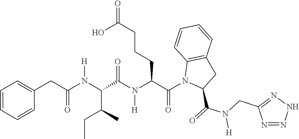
C1=CC=CC(CC(N(C(C(CC)C)C(N(C(C(N2C(C(=O)N(CC3=NNN=N3)[H])CC3=C2C=CC=C3)=O)CCCC(=O)O)[H])=O)[H])=O)=C1
